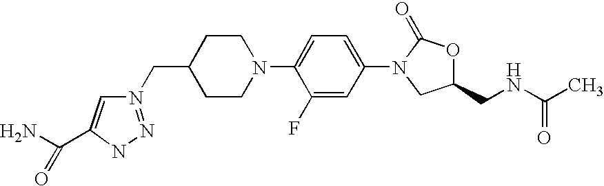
N1(CC2CCN(C3=CC=C(N4CC(CNC(C)=O)OC4=O)C=C3F)CC2)=NNC(C(N)=O)=C1
